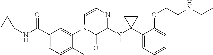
C1(C(NC2CC2)=O)=CC=C(C)C(N2C(=O)C(NC3(C4=CC=CC=C4OCCNCC)CC3)=NC=C2)=C1
